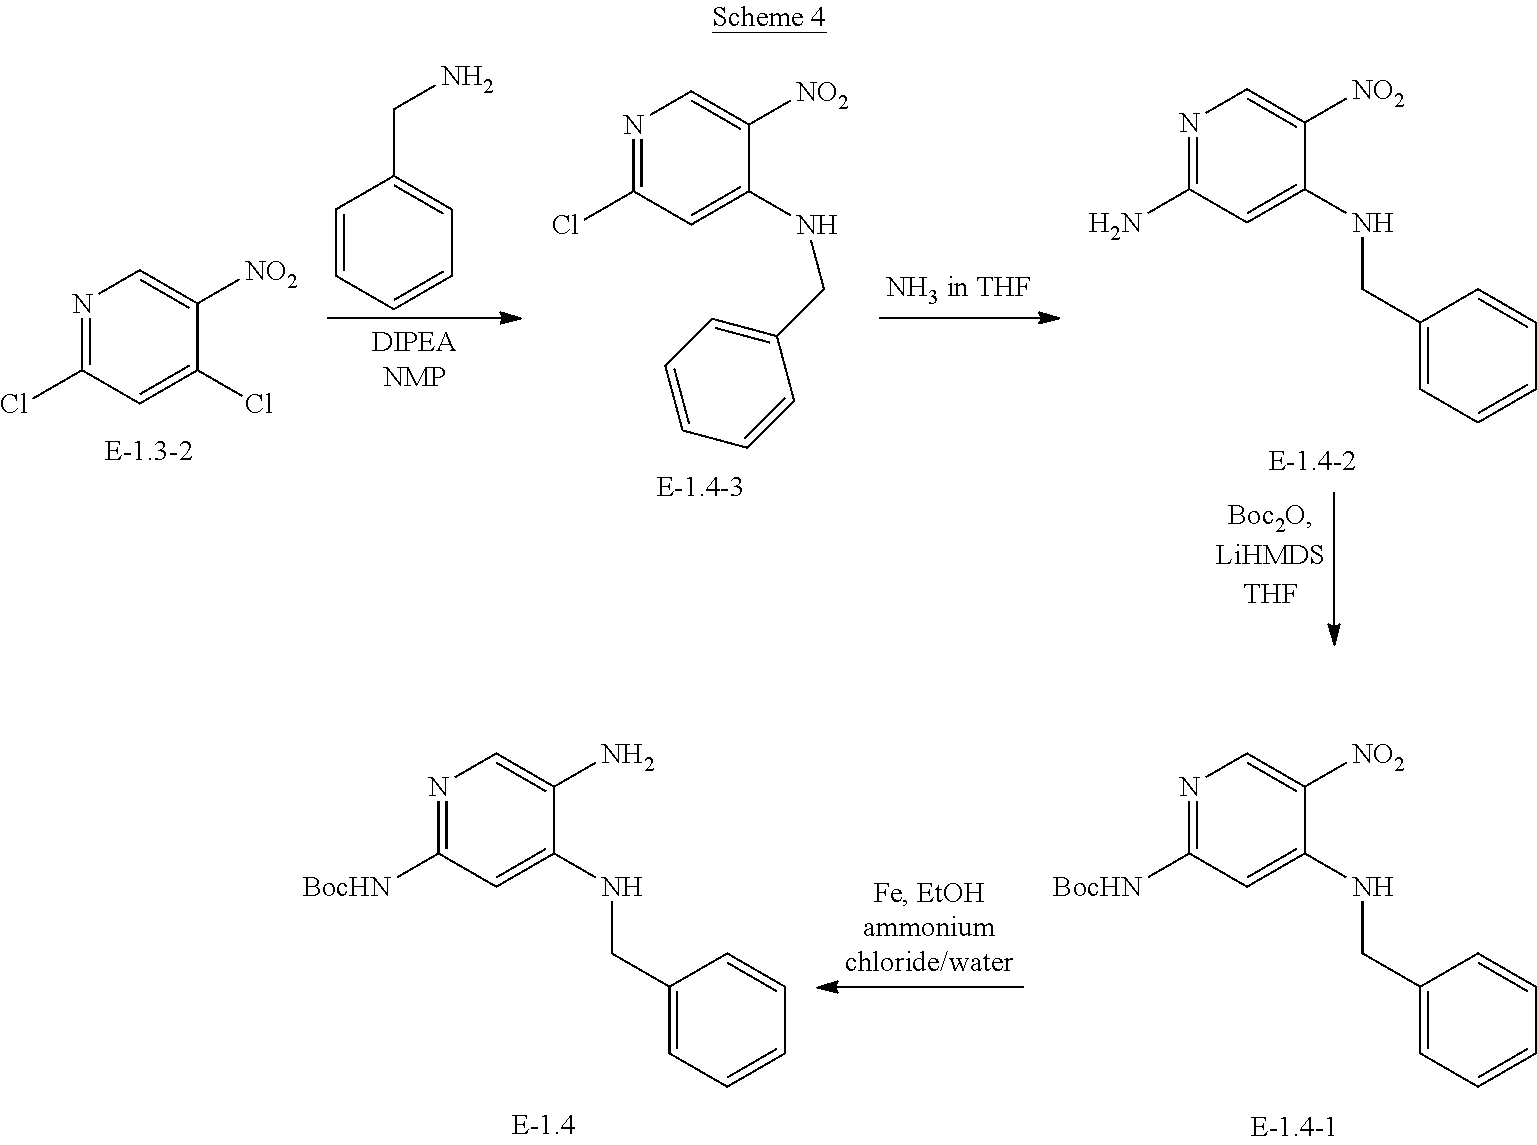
N1=C([BocHN])C=C(NCC2=CC=CC=C2)C(N)=C1.N1=C([BocHN])C=C(NCC2=CC=CC=C2)C([NO2])=C1.C1=CC=CC=C1CN.N1=C(Cl)C=C(Cl)C([NO2])=C1.N1=C(Cl)C=C(NCC2=CC=CC=C2)C([NO2])=C1.N1=C(N)C=C(NCC2=CC=CC=C2)C([NO2])=C1
